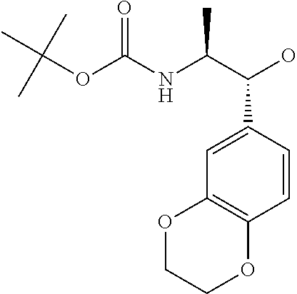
N(C(C(O)C1=CC2=C(C=C1)OCCO2)C)C(OC(C)(C)C)=O
